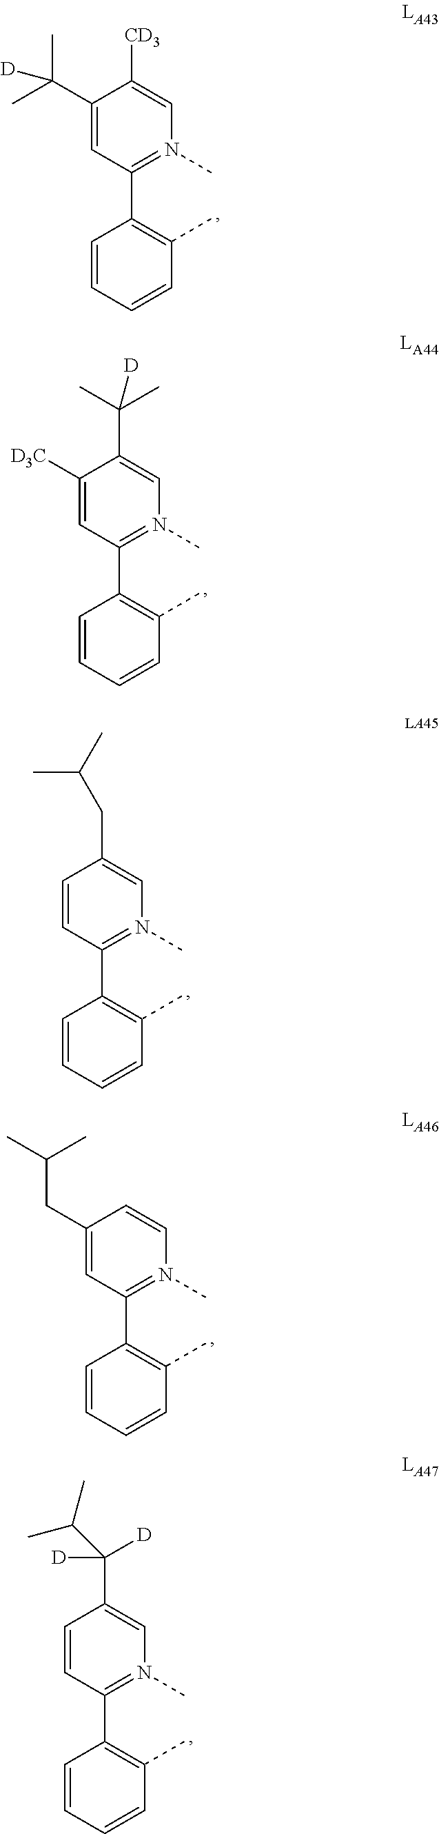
C1(C2=C(C)C=CC=C2)=N(C)C=C([CD3])C(C(C)(C)[D])=C1.C1(C2=C(C)C=CC=C2)=N(C)C=C(C(C)(C)[D])C([D3C])=C1.C1(C2=C(C)C=CC=C2)=N(C)C=C(CC(C)C)C=C1.C1(C2=C(C)C=CC=C2)=N(C)C=CC(CC(C)C)=C1.C1(C2=C(C)C=CC=C2)=N(C)C=C(C([D])([D])C(C)C)C=C1
